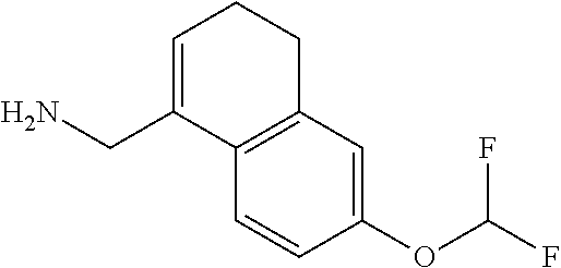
C1=CC(OC(F)F)=CC2=C1C(CN)=CCC2
